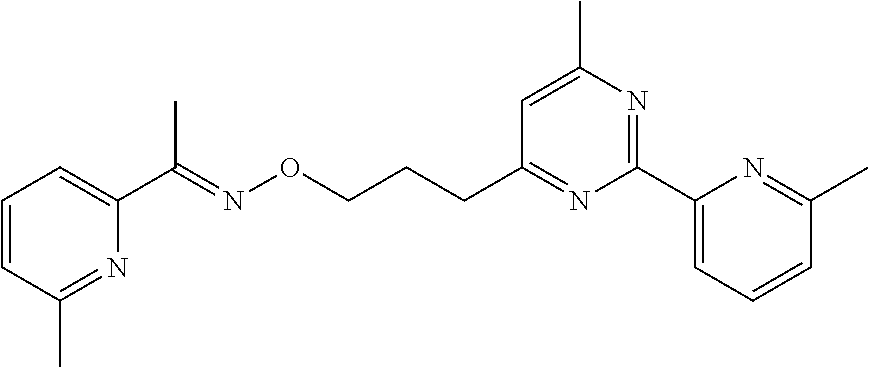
C1=CC(C)=NC(C(=NOCCCC2=NC(C3=CC=CC(C)=N3)=NC(C)=C2)C)=C1
